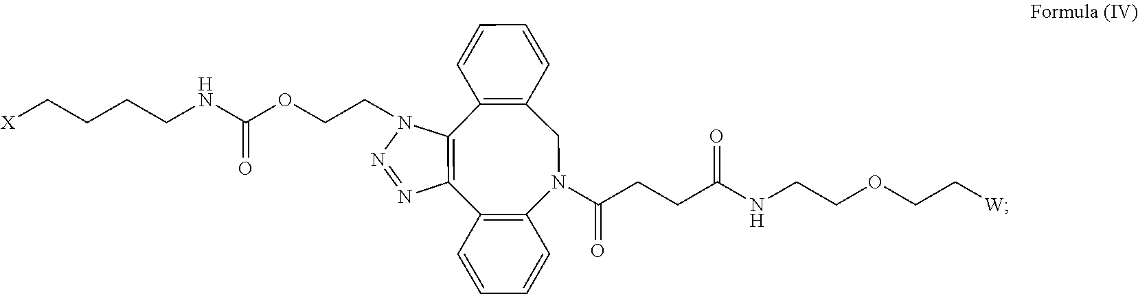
C(CCNC(=O)OCCN1N=NC2=C1C1=C(C=CC=C1)CN(C(CCC(NCCOCC[W])=O)=O)C1=C2C=CC=C1)C[X]
